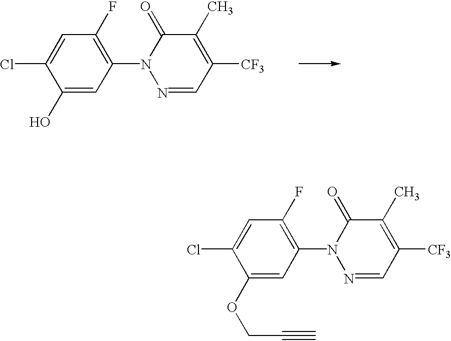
C1(OCC#C)=CC(N2N=CC([CF3])=C(C)C2=O)=C(F)C=C1Cl.C1(O)=CC(N2N=CC([CF3])=C(C)C2=O)=C(F)C=C1Cl
